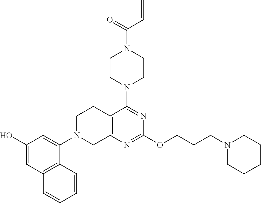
C1(O)=CC2=C(C=CC=C2)C(N2CCC3=C(N=C(OCCCN4CCCCC4)N=C3N3CCN(C(=O)C=C)CC3)C2)=C1
